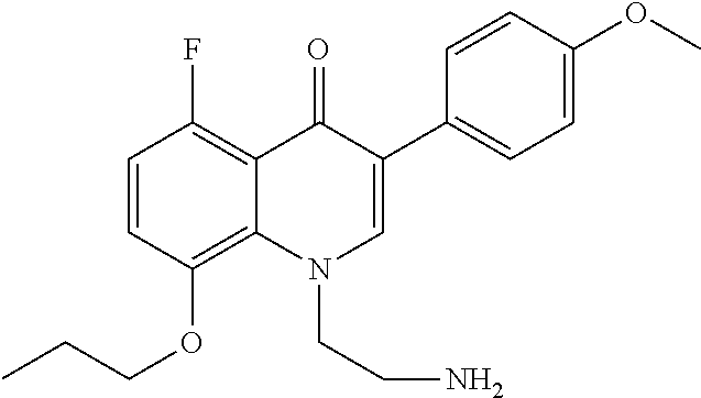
C1=C(OC)C=CC(C2=CN(CCN)C3=C(OCCC)C=CC(F)=C3C2=O)=C1
